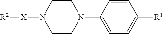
C1CN([X][R2])CCN1C1=CC=C([R1])C=C1
